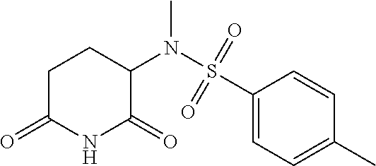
C1C(=O)NC(=O)C(N(S(C2=CC=C(C)C=C2)(=O)=O)C)C1
